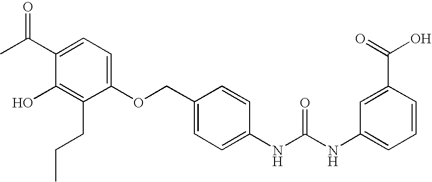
C1(C(C)=O)=CC=C(OCC2=CC=C(NC(NC3=CC=CC(C(=O)O)=C3)=O)C=C2)C(CCC)=C1O
